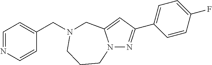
N12N=C(C3=CC=C(F)C=C3)C=C1CN(CC1=CC=NC=C1)CCC2
